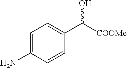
C1=C(N)C=CC(C([COOMe])O)=C1
